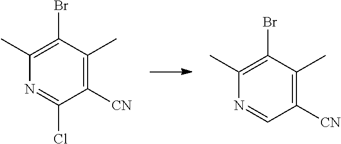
C1(Br)=C(C)N=C(Cl)C([CN])=C1C.C1(Br)=C(C)N=CC([CN])=C1C
